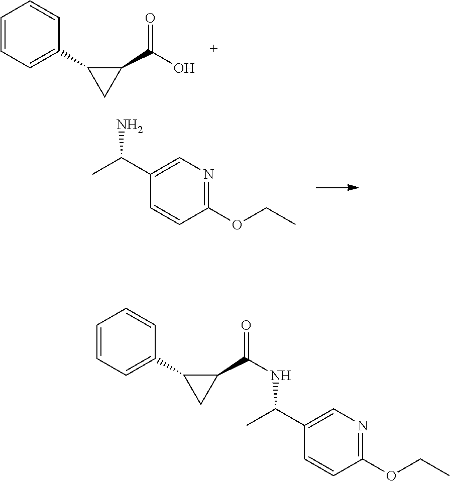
C1=CC=C(C2CC2C(O)=O)C=C1.C1(OCC)=NC=C(C(C)N)C=C1.C1=CC=C(C2CC2C(=O)NC(C2=CN=C(OCC)C=C2)C)C=C1
